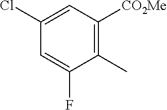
C1(Cl)=CC([CO2Me])=C(C)C(F)=C1
